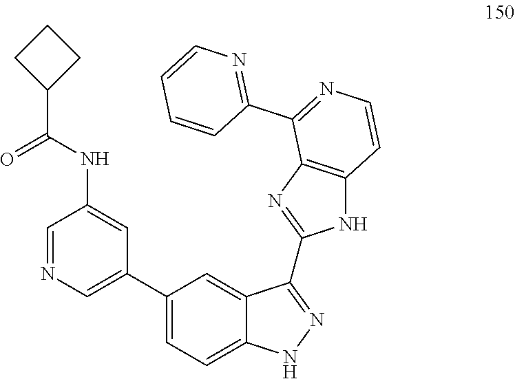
C1=NC=C(C2=CC=C3C(=C2)C(C2=NC4=C(N2)C=CN=C4C2=NC=CC=C2)=NN3)C=C1NC(C1CCC1)=O
